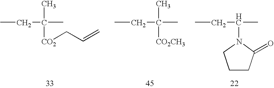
CCC(C)(C)[CO2]CC=C.CCC(C)(C)[CO2CH3].CCC(C)N1CCCC1=O
